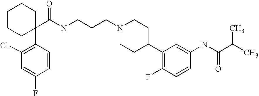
C1=CC(C2(C(=O)NCCCN3CCC(C4=C(F)C=CC(NC(C(C)C)=O)=C4)CC3)CCCCC2)=C(Cl)C=C1F
